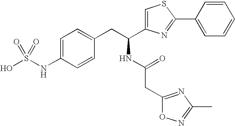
C1=C(NS(O)(=O)=O)C=CC(CC(NC(CC2=NC(C)=NO2)=O)C2=CSC(C3=CC=CC=C3)=N2)=C1
